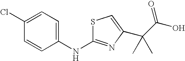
C1(Cl)=CC=C(NC2=NC(C(C(=O)O)(C)C)=CS2)C=C1
